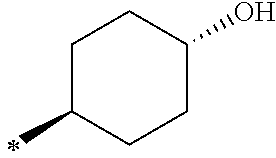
C1C(C)CCC(O)C1
